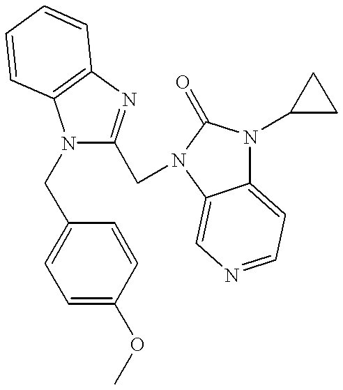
N1(CC2=CC=C(OC)C=C2)C(CN2C(=O)N(C3CC3)C3=CC=NC=C32)=NC2=C1C=CC=C2
